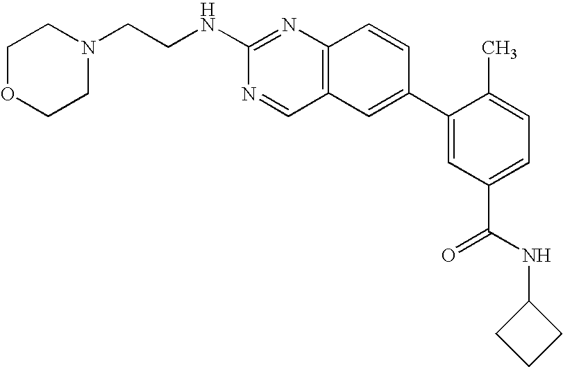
C12=C(N=C(NCCN3CCOCC3)N=C1)C=CC(C1=CC(C(NC3CCC3)=O)=CC=C1C)=C2
